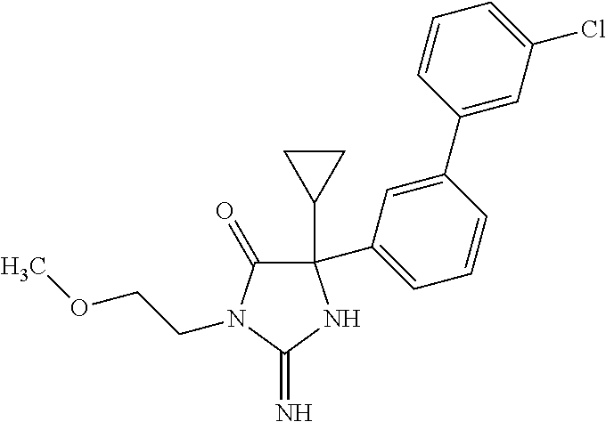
C1(C2CC2)(C2=CC=CC(C3=CC(Cl)=CC=C3)=C2)C(=O)N(CCOC)C(=N)N1
